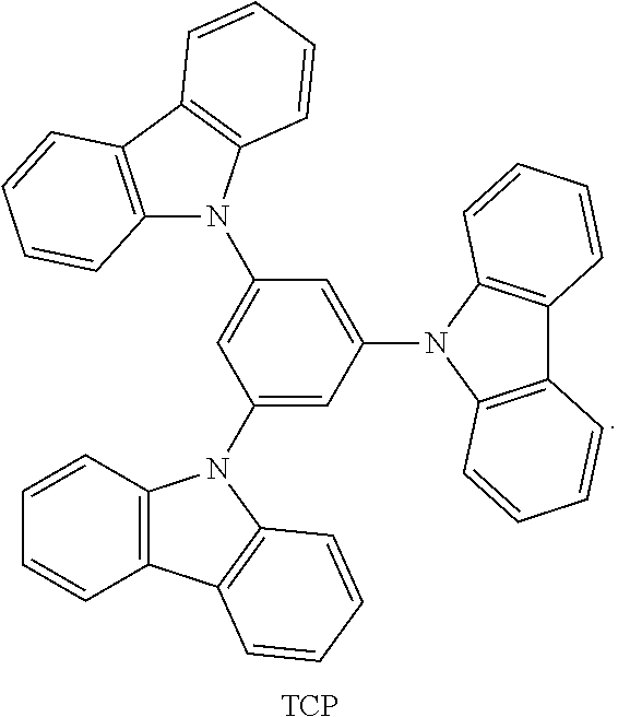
C1=C(N2C3=C(C4=C2C=CC=C4)C=CC=C3)C=C(N2C3=C(C=CC=C3)C3=C2C=CC=C3)C=C1N1C2=C(C3=C1C=CC=C3)C=CC=C2.[TCP]
